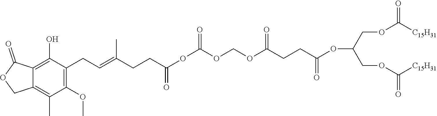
O(C(COC([C15H31])=O)COC([C15H31])=O)C(=O)CCC(OCOC(OC(CCC(=CCC1=C(OC)C(C)=C2C(=C1O)C(=O)OC2)C)=O)=O)=O
